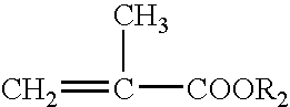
C([COOR2])(=C)C
